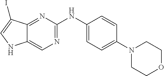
C1(N2CCOCC2)=CC=C(NC2=NC=C3C(=N2)C(I)=CN3)C=C1
